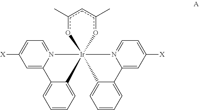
C1=CC=C2C(=C1)C1=CC([X])=CC=N1[Ir]213(C2=CC=CC=C2C2=CC([X])=CC=N21)oc(C)cc(C)o3
